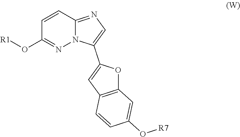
C1=CC2=NC=C(C3=CC4=C(O3)C=C(O[R7])C=C4)N2N=C1O[R1]
